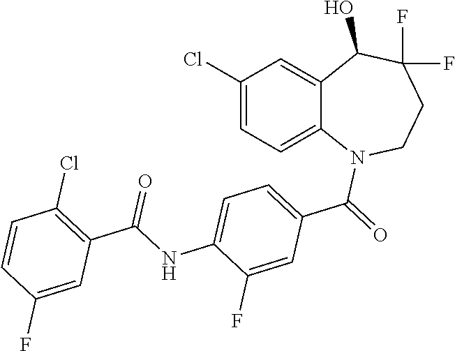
C1(Cl)=CC=C2C(=C1)C(O)C(F)(F)CCN2C(=O)C1=CC=C(NC(C2=C(Cl)C=CC(F)=C2)=O)C(F)=C1
